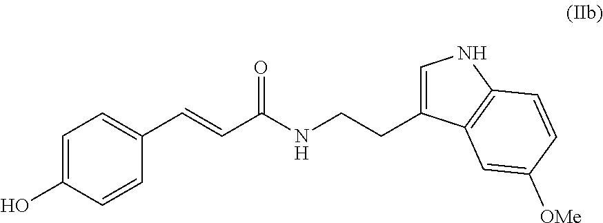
C1=C(O)C=CC(C=CC(NCCC2=CNC3=C2C=C([OMe])C=C3)=O)=C1
